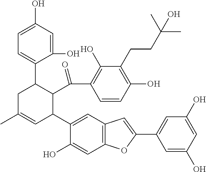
C1=C(O)C=C(O)C(C2CC(C)=CC(C3=CC4=C(C=C3O)OC(C3=CC(O)=CC(O)=C3)=C4)C2C(C2=C(O)C(CCC(C)(C)O)=C(O)C=C2)=O)=C1
